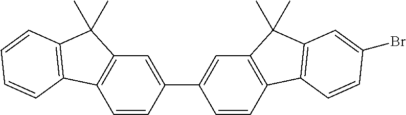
C1(C2=CC3=C(C=C2)C2=C(C3(C)C)C=CC=C2)=CC2=C(C=C1)C1=C(C2(C)C)C=C(Br)C=C1
